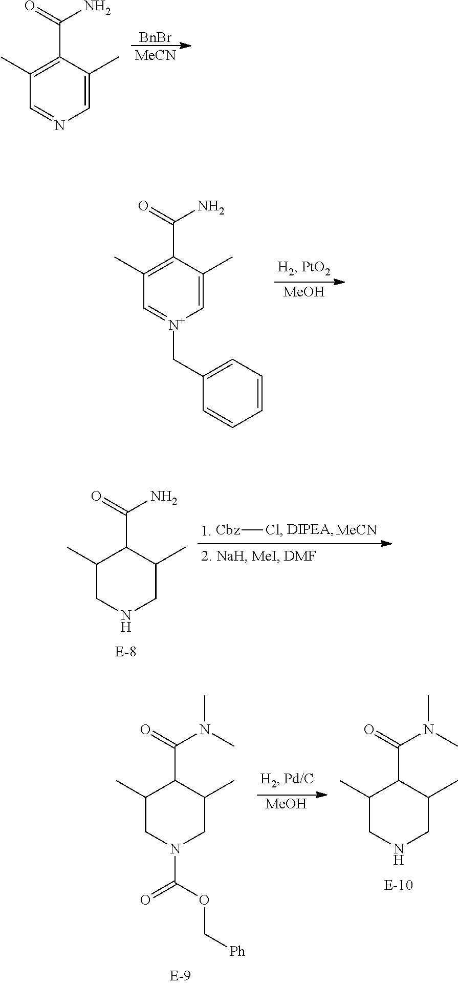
[BnBr].[MeCN].C1(C)=C(C(=O)N)C(C)=CN=C1.[MeOH].C1(C)=C(C(=O)N)C(C)=C[N+](CC2=CC=CC=C2)=C1.C1(C)CNCC(C)C1C(=O)N.[Cbz]Cl.[MeCN].C1(C)CN(C(OC[Ph])=O)CC(C)C1C(=O)N(C)C.[MeOH].C1(C)CNCC(C)C1C(=O)N(C)C
